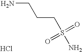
NCCCS(N)(=O)=O.Cl
